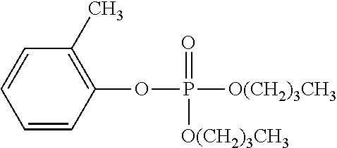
C1=CC(OP([O(CH2)3CH3])(=O)[O(CH2)3CH3])=C(C)C=C1
